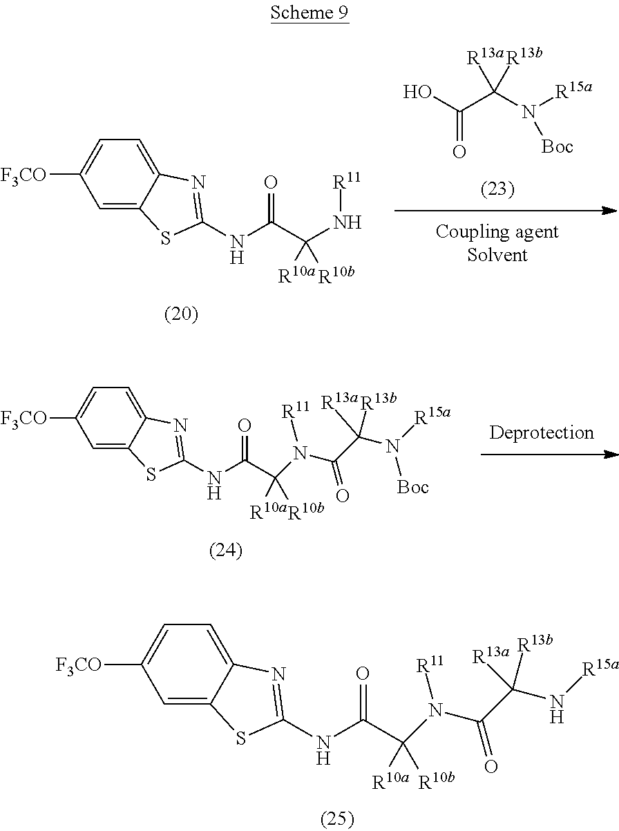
C1=C2C(=CC=C1[F3CO])N=C(NC(C([R10b])([R10a])N(C(=O)C(N([Boc])[R15a])([R13b])[R13a])[R11])=O)S2.C1=C2C(=CC=C1[F3CO])N=C(NC(C([R10b])([R10a])N(C(C(N[R15a])([R13b])[R13a])=O)[R11])=O)S2.OC(C(N([Boc])[R15a])([R13b])[R13a])=O.C1=C2C(=CC=C1[F3CO])N=C(NC(C(N[R11])([R10b])[R10a])=O)S2
